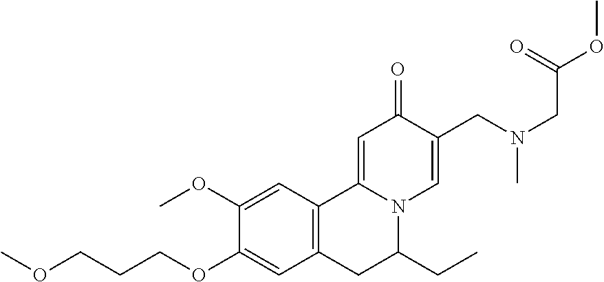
C1(OC)=CC2=C(C=C1OCCCOC)CC(CC)N1C2=CC(=O)C(CN(CC(OC)=O)C)=C1
